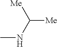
C([Me])(NC)[Me]
